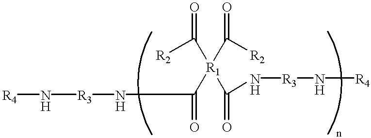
[R4]N[R3]NC(=O)[R1](C(=O)N[R3]N[R4])(C([R2])=O)C([R2])=O
